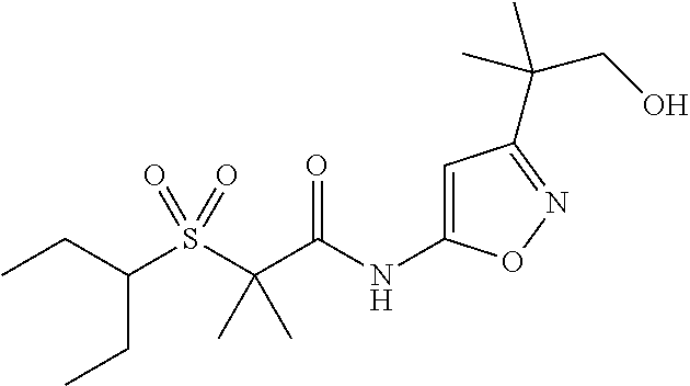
C(S(C(C(NC1=CC(C(CO)(C)C)=NO1)=O)(C)C)(=O)=O)(CC)CC
